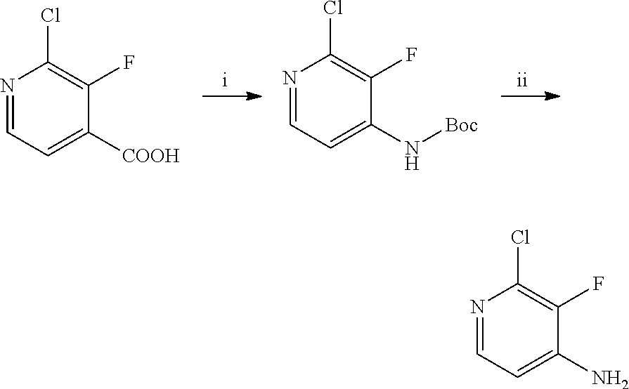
N1=CC=C([COOH])C(F)=C1Cl.N1=CC=C(N[Boc])C(F)=C1Cl.N1=CC=C(N)C(F)=C1Cl
